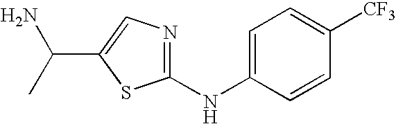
C1(NC2=CC=C([CF3])C=C2)=NC=C(C(N)C)S1
